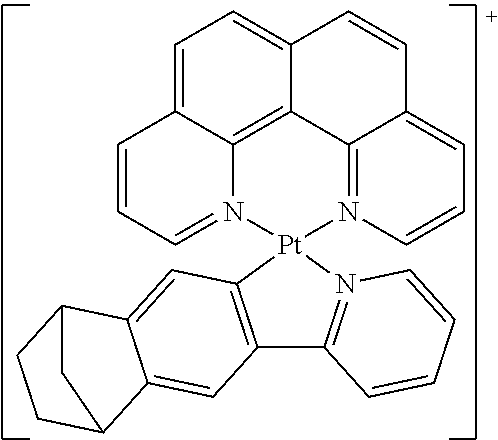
C1=C2C3=C4C(=C1)C=CC1=CC=CN(=C41)[Pt]1(N3=CC=C2)N2=C(C3=C1C=C1C(=C3)C3CCC1C3)C=CC=C2
